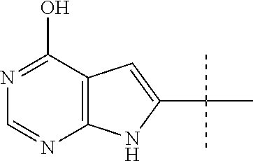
N1=C(O)C2=C(N=C1)NC(C(C)(C)C)=C2
